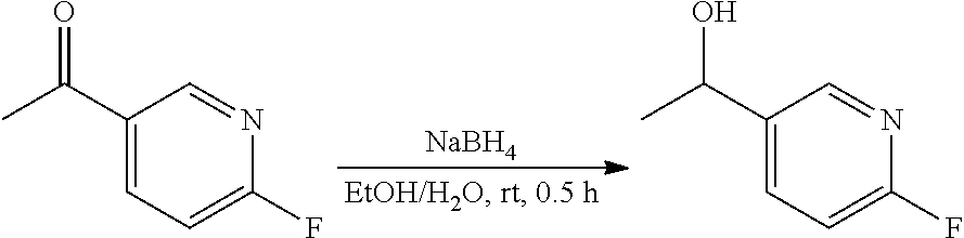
[NaBH4].C1(C(C)=O)=CC=C(F)N=C1.C1(C(C)O)=CC=C(F)N=C1
